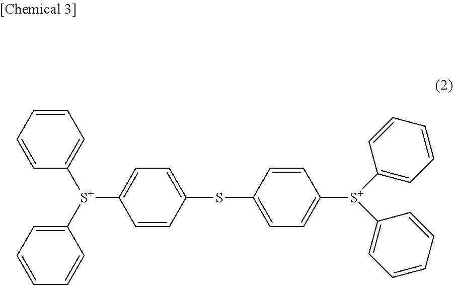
C1=CC(SC2=CC=C([S+](C3=CC=CC=C3)C3=CC=CC=C3)C=C2)=CC=C1[S+](C1=CC=CC=C1)C1=CC=CC=C1
